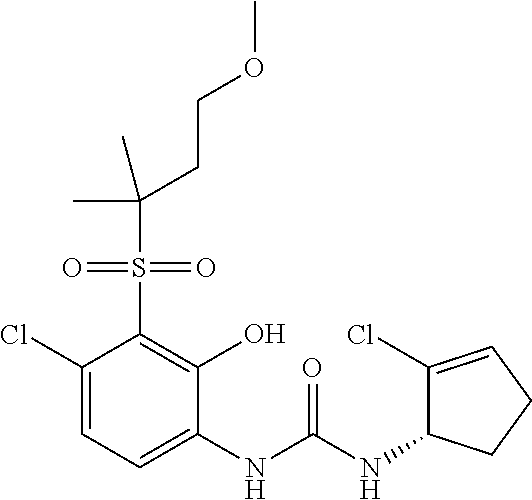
C1(Cl)=CC=C(NC(NC2C(Cl)=CCC2)=O)C(O)=C1S(=O)(=O)C(C)(CCOC)C
